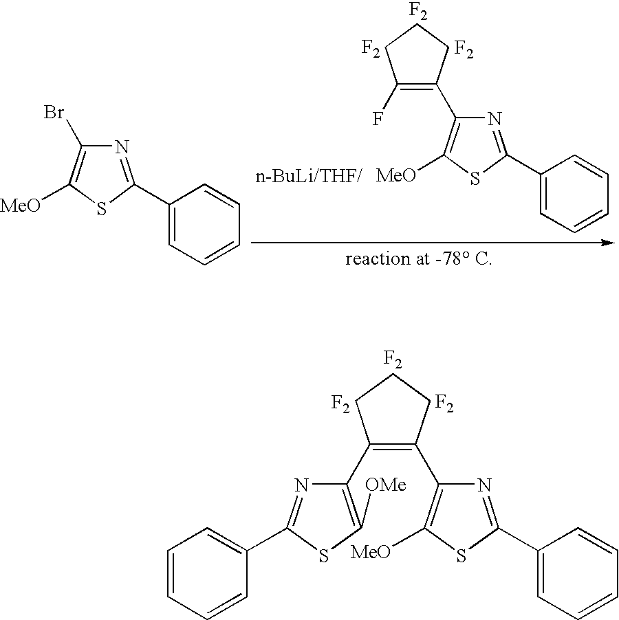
N1=C(C2=CC=CC=C2)SC([MeO])=C1Br.C1(F)=C(C2=C([MeO])SC(C3=CC=CC=C3)=N2)CCC1.[F2].[F2].[F2].C1(C2=C([OMe])SC(C3=CC=CC=C3)=N2)=C(C2=C([MeO])SC(C3=CC=CC=C3)=N2)CCC1.[F2].[F2].[F2]
